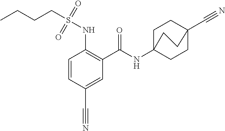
C1=CC(C#N)=CC(C(=O)NC23CCC(C#N)(CC2)CC3)=C1NS(CCCC)(=O)=O
